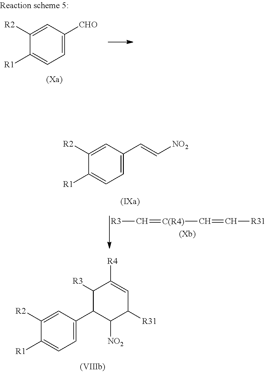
C1([R2])=CC(C2C([NO2])C([R31])C=C([R4])C2[R3])=CC=C1[R1].C1([R2])=CC(C=C[NO2])=CC=C1[R1].[R3]C=[C(R4)]C=C[R31].C1([R2])=CC([CHO])=CC=C1[R1]
